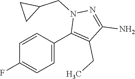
C1=CC(C2=C(CC)C(N)=NN2CC2CC2)=CC=C1F
